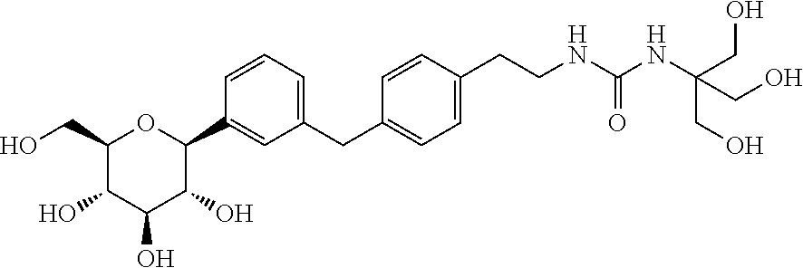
C1(CO)C(O)C(O)C(O)C(C2=CC(CC3=CC=C(CCNC(NC(CO)(CO)CO)=O)C=C3)=CC=C2)O1
